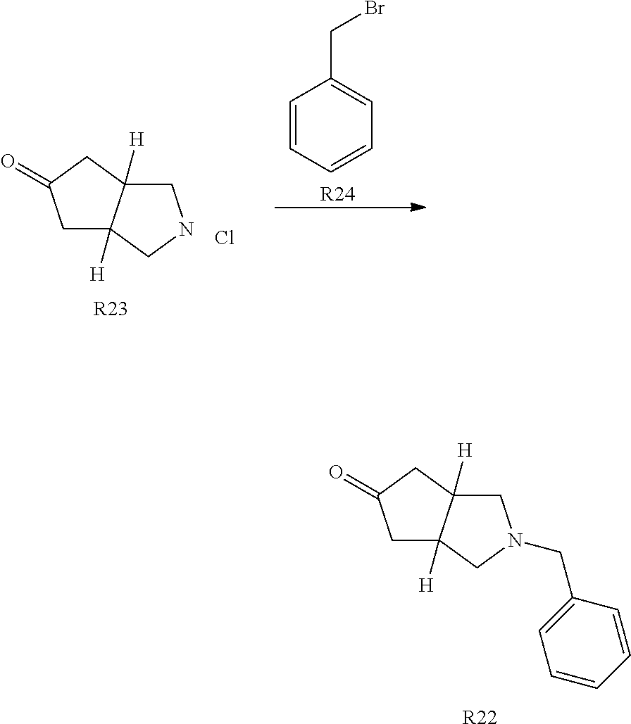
C1C2([H])C([H])(CC1=O)CNC2.Cl.[R23].C1=CC=CC=C1CBr.[R24].C1C2([H])C([H])(CC1=O)CN(CC1=CC=CC=C1)C2.[R22]
